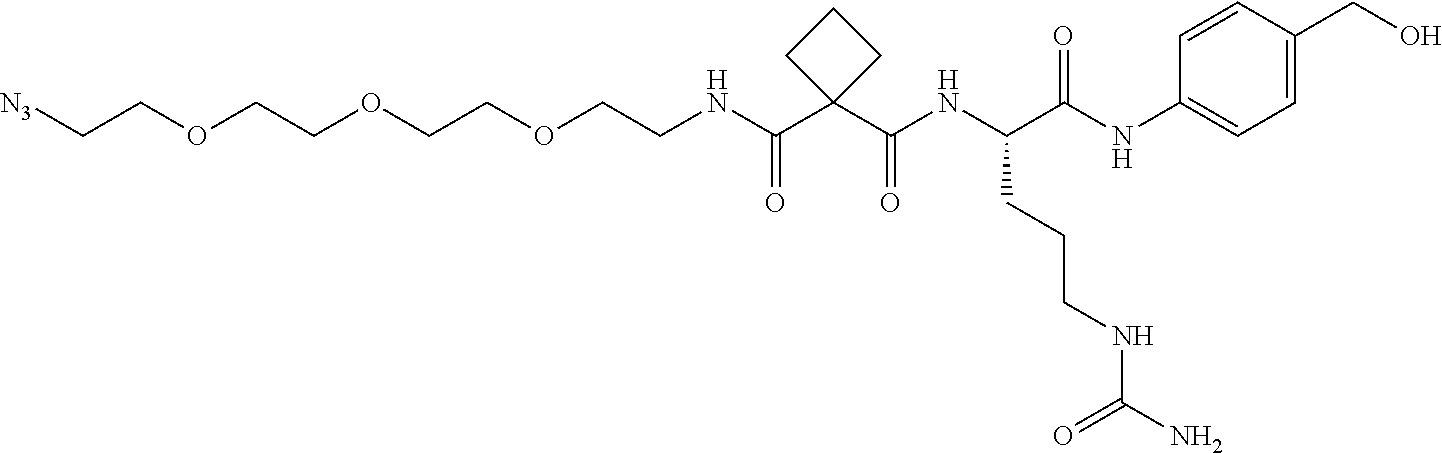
[N3]CCOCCOCCOCCNC(C1(C(NC(C(NC2=CC=C(CO)C=C2)=O)CCCNC(N)=O)=O)CCC1)=O
